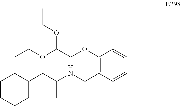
C1CCCCC1CC(NCC1=C(OCC(OCC)OCC)C=CC=C1)C
